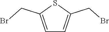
C1=C(CBr)SC(CBr)=C1
